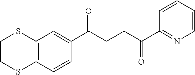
C12=C(C=CC(C(CCC(C3=NC=CC=C3)=O)=O)=C1)SCCS2
